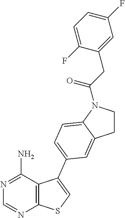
C1CN(C(CC2=CC(F)=CC=C2F)=O)C2=CC=C(C3=CSC4=C3C(N)=NC=N4)C=C12
